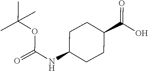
C1C(NC(=O)OC(C)(C)C)CCC(C(O)=O)C1
